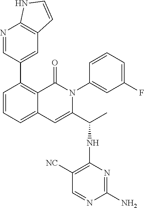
C1(C2=CC3=C(N=C2)NC=C3)=C2C(=CC=C1)C=C(C(C)NC1=C([NC])C=NC(N)=N1)N(C1=CC(F)=CC=C1)C2=O
